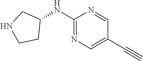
C1(NC2CNCC2)=NC=C(C#C)C=N1
